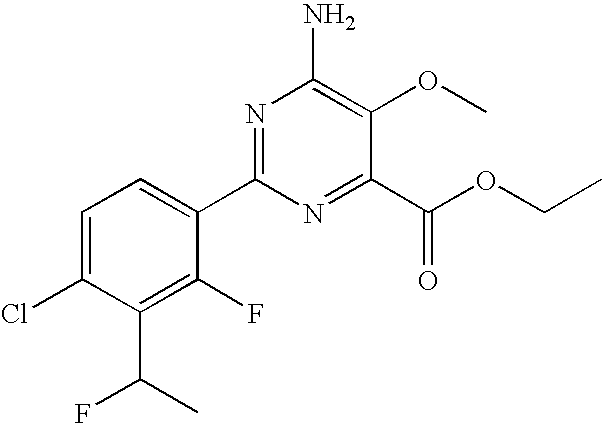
N1=C(C2=CC=C(Cl)C(C(C)F)=C2F)N=C(C(OCC)=O)C(OC)=C1N
